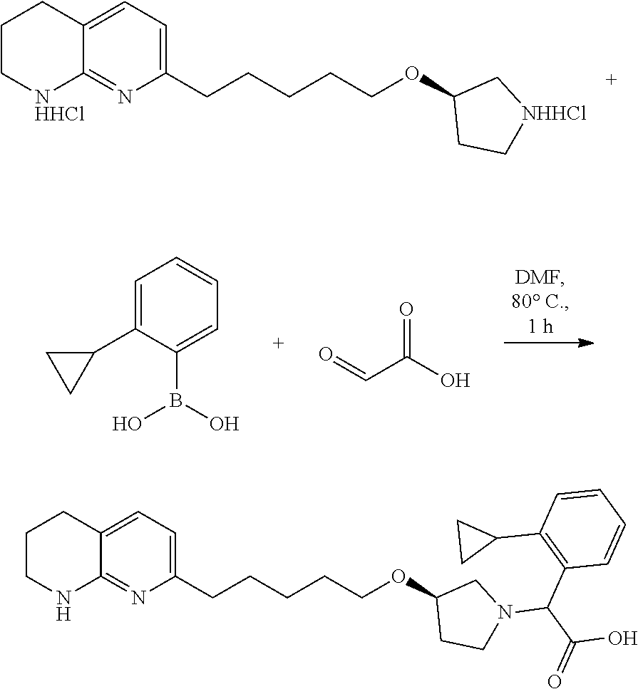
C1=C(CCCCCOC2CC[NHHCl]C2)N=C2C(=C1)CCC[NHHCl]2.B(O)(O)C1=CC=CC=C1C1CC1.C(C=O)(=O)O.C1=C2C(=NC(CCCCCOC3CCN(C(C4=C(C5CC5)C=CC=C4)C(=O)O)C3)=C1)NCCC2
